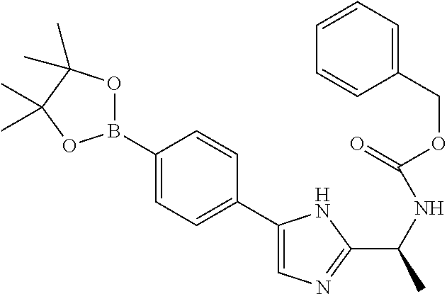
C1(B2OC(C)(C)C(C)(C)O2)=CC=C(C2=CN=C(C(NC(=O)OCC3=CC=CC=C3)C)N2)C=C1
